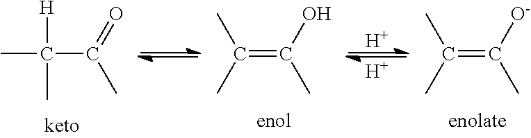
[H]C(C)(C(=O)C)C.[H].[H].CC(C)=C([O-])C.CC(C)=C(O)C
